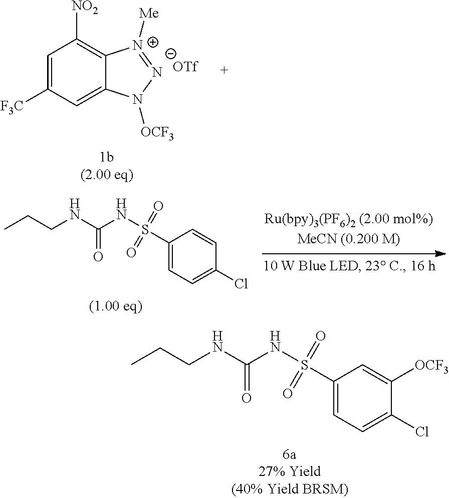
C1=C([F3C])C=C2C(=C1[NO2])[N+]([Me])=[N-]N2[OCF3].[1b(2.00 eq)].C1=C(S(NC(NCCC)=O)(=O)=O)C=C([OCF3])C(Cl)=C1.C1=C(S(NC(NCCC)=O)(=O)=O)C=CC(Cl)=C1
